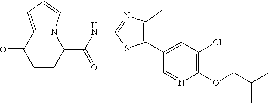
C1CC(C(NC2=NC(C)=C(C3=CC(Cl)=C(OCC(C)C)N=C3)S2)=O)N2C(=CC=C2)C1=O
